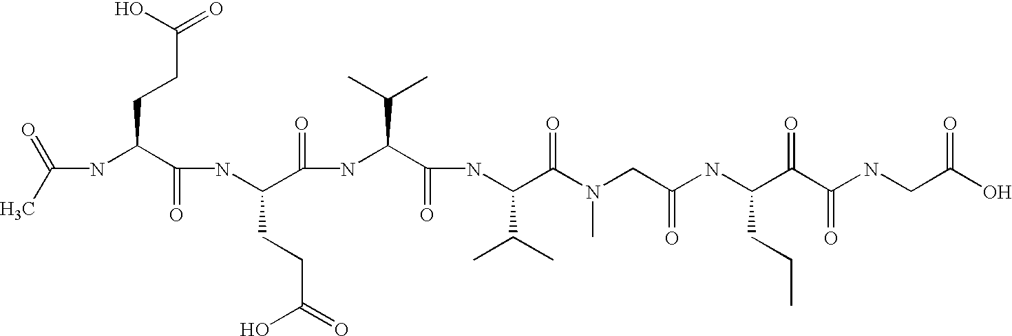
C(NC(C(NC(C(=O)NC(C(=O)NC(C(=O)N(CC(=O)NC(C(C(NCC(=O)O)=O)=O)CCC)C)C(C)C)C(C)C)CCC(=O)O)=O)CCC(=O)O)(C)=O
